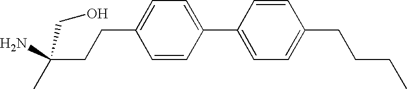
C(CCC1=CC=C(C2=CC=C(CCCC)C=C2)C=C1)(N)(CO)C
